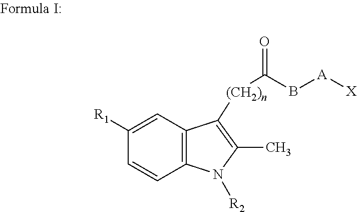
C1=C([R1])C=CC2=C1C([(CH2)n]C(B[A][X])=O)=C(C)N2[R2]
